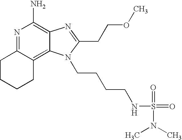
N1=C2C(=C3C(=C1N)N=C(CCOC)N3CCCCNS(=O)(=O)N(C)C)CCCC2
